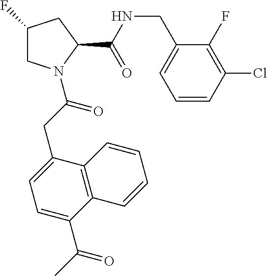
C1C(F)CC(C(NCC2=CC=CC(Cl)=C2F)=O)N1C(CC1=CC=C(C(C)=O)C2=C1C=CC=C2)=O
